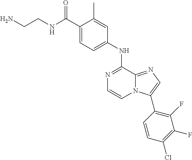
C1(C(NCCN)=O)=CC=C(NC2=NC=CN3C2=NC=C3C2=C(F)C(F)=C(Cl)C=C2)C=C1C
